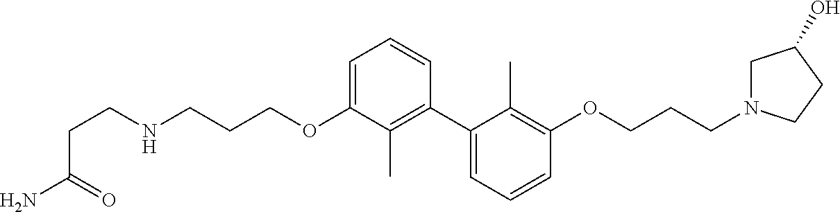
C1=C(OCCCNCCC(N)=O)C(C)=C(C2=CC=CC(OCCCN3CC(O)CC3)=C2C)C=C1
